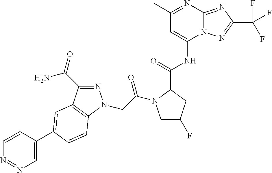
C1=CC(C2=CC3=C(N(CC(=O)N4CC(F)CC4C(=O)NC4=CC(C)=NC5=NC(C(F)(F)F)=NN45)N=C3C(=O)N)C=C2)=CN=N1
